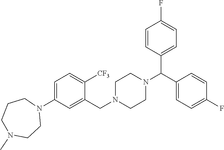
C1=C(N2CCCN(C)CC2)C=C(CN2CCN(C(C3=CC=C(F)C=C3)C3=CC=C(F)C=C3)CC2)C([CF3])=C1
